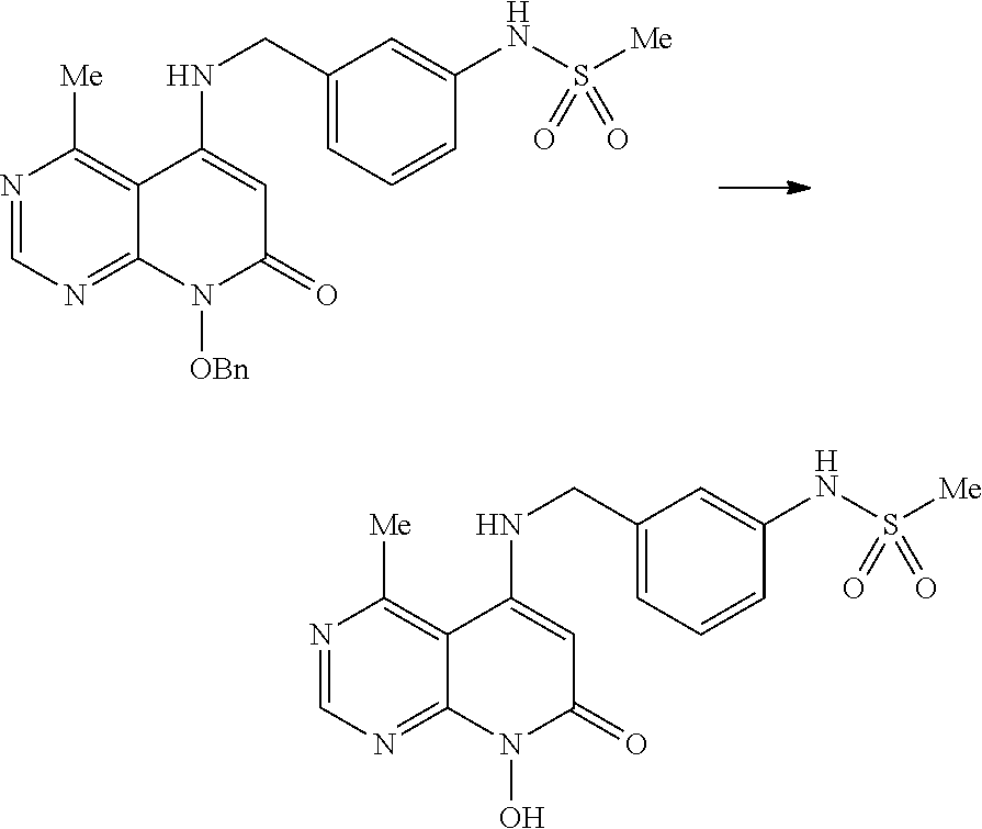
N1=CN=C2C(=C1[Me])C(NCC1=CC=CC(NS([Me])(=O)=O)=C1)=CC(=O)N2[OBn].N1=CN=C2C(=C1[Me])C(NCC1=CC=CC(NS([Me])(=O)=O)=C1)=CC(=O)N2O
